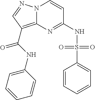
C1(NS(=O)(=O)C2=CC=CC=C2)=NC2=C(C(NC3=CC=CC=C3)=O)C=NN2C=C1
